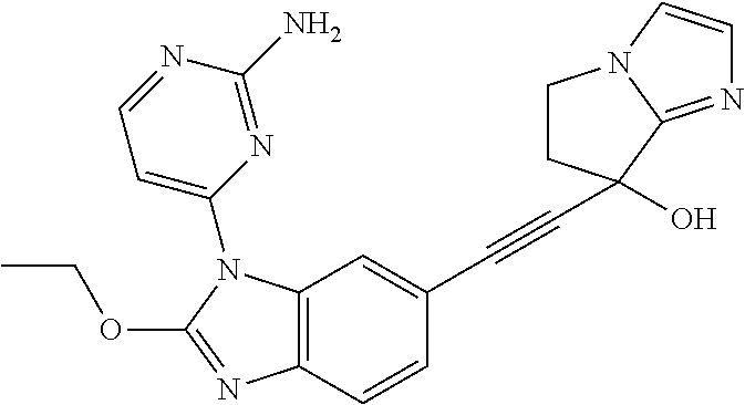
C12=C(C=CC(C#CC3(O)CCN4C3=NC=C4)=C1)N=C(OCC)N2C1=CC=NC(N)=N1
